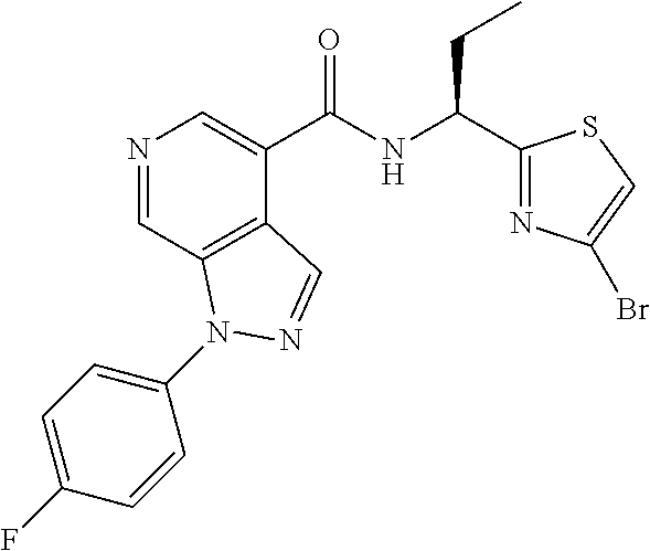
N1=CC2=C(C(C(NC(C3=NC(Br)=CS3)CC)=O)=C1)C=NN2C1=CC=C(F)C=C1
